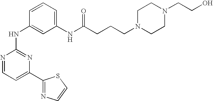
N1=CC=C(C2=NC=CS2)N=C1NC1=CC(NC(CCCN2CCN(CCO)CC2)=O)=CC=C1
